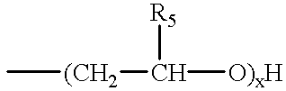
C[(CH2]C([R5])[O)xH]
